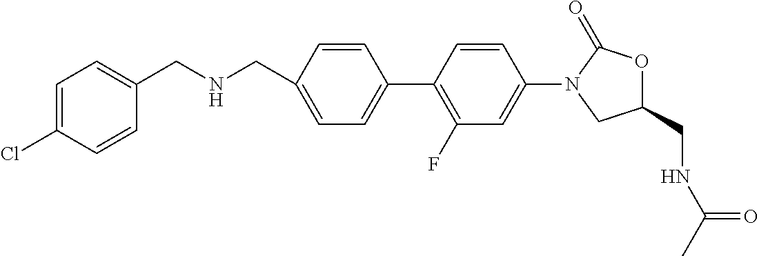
C1=C(CNCC2=CC=C(Cl)C=C2)C=CC(C2=C(F)C=C(N3CC(CNC(C)=O)OC3=O)C=C2)=C1
